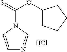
C1=CN(C(=S)OC2CCCC2)C=N1.Cl
